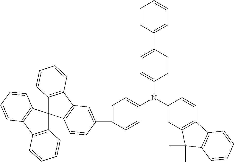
C1(N(C2=CC=C(C3=CC4=C(C5(C6=C(C7=C5C=CC=C7)C=CC=C6)C5=C4C=CC=C5)C=C3)C=C2)C2=CC3=C(C=C2)C2=C(C3(C)C)C=CC=C2)=CC=C(C2=CC=CC=C2)C=C1
